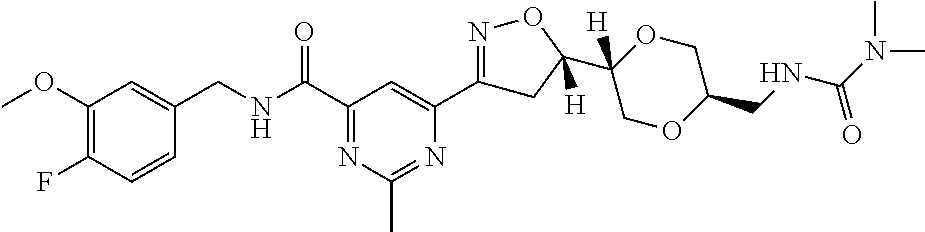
C1(OC)=C(F)C=CC(CNC(C2=NC(C)=NC(C3=NOC(C4([H])OCC(CNC(N(C)C)=O)OC4)([H])C3)=C2)=O)=C1
